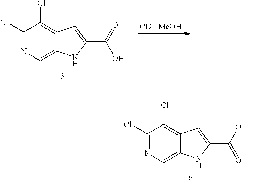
C1(Cl)=NC=C2C(=C1Cl)C=C(C(=O)O)N2.C1(Cl)=NC=C2C(=C1Cl)C=C(C(OC)=O)N2
